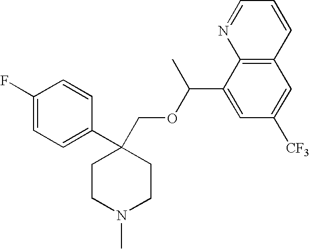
C1(F)=CC=C(C2(COC(C3=CC([CF3])=CC4=C3N=CC=C4)C)CCN(C)CC2)C=C1
